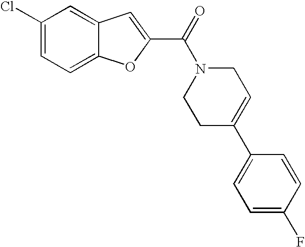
C1(C(=O)N2CCC(C3=CC=C(F)C=C3)=CC2)=CC2=CC(Cl)=CC=C2O1
